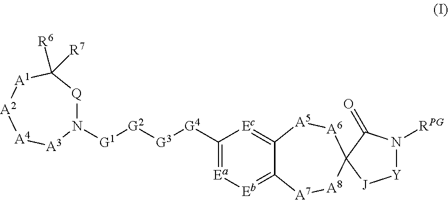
[G2]([G3][G4]C1=[Ea][Eb]=C2C(=[Ec]1)[A5][A6]C1([J][Y]N([RPG])C1=O)[A8][A7]2)[G1]N1[Q]C([R6])([R7])[A1][A2][A4][A3]1
